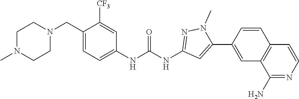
N1(C)CCN(CC2=CC=C(NC(NC3=NN(C)C(C4=CC5=C(C=C4)C=CN=C5N)=C3)=O)C=C2[CF3])CC1
